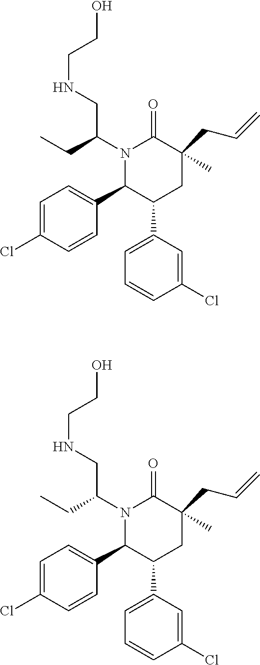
C1=C(Cl)C=CC(C2C(C3=CC=CC(Cl)=C3)CC(CC=C)(C)C(=O)N2C(CNCCO)CC)=C1.C1=C(Cl)C=CC(C2C(C3=CC=CC(Cl)=C3)CC(CC=C)(C)C(=O)N2C(CNCCO)CC)=C1
